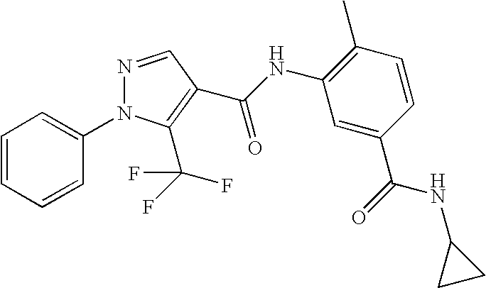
C1=CC=CC(N2N=CC(C(NC3=C(C)C=CC(C(=O)NC4CC4)=C3)=O)=C2C(F)(F)F)=C1
